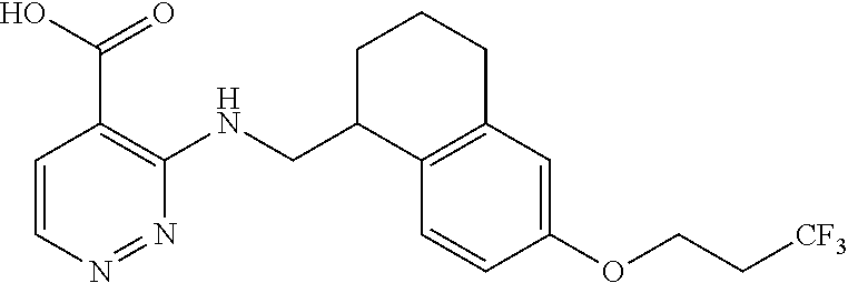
OC(C1=C(NCC2C3=C(CCC2)C=C(OCC[CF3])C=C3)N=NC=C1)=O
